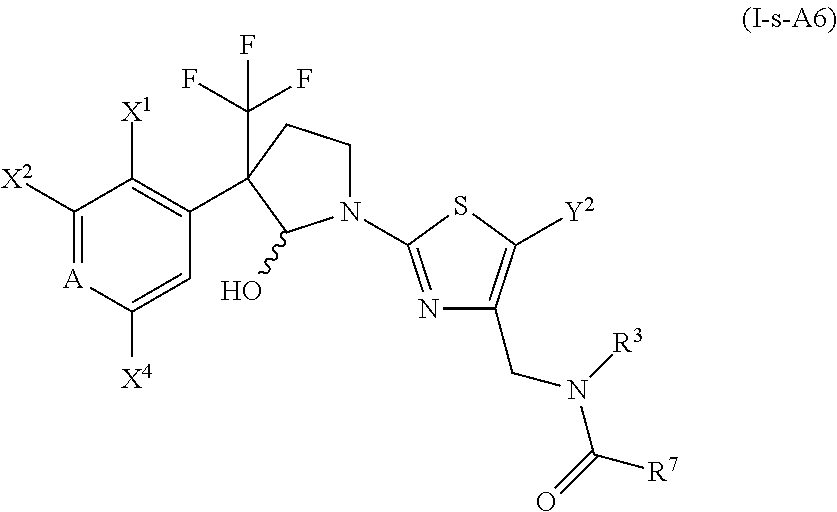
C1([X2])=[A]C([X4])=CC(C2(C(F)(F)F)CCN(C3=NC(CN([R3])C(=O)[R7])=C([Y2])S3)C2O)=C1[X1]
